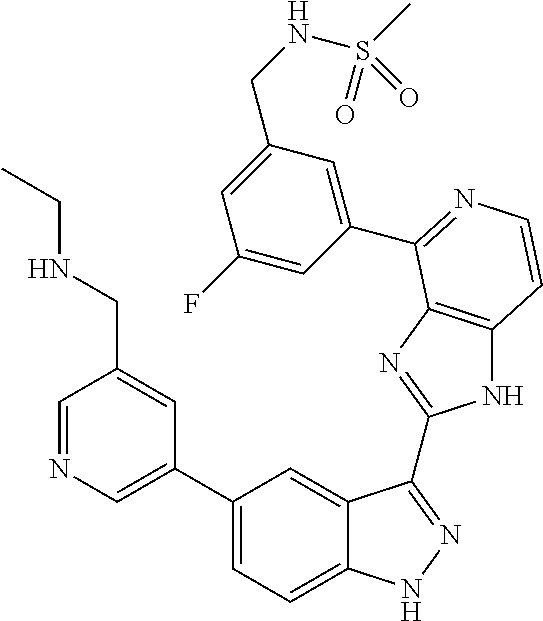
C1(C2=CN=CC(CNCC)=C2)=CC=C2C(=C1)C(C1=NC3=C(N1)C=CN=C3C1=CC(CNS(C)(=O)=O)=CC(F)=C1)=NN2
